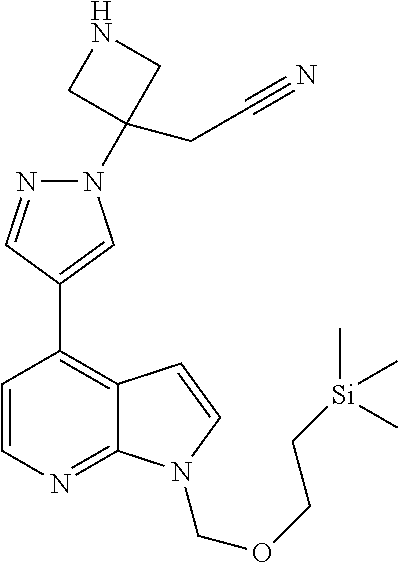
N1=CC(C2=C3C(=NC=C2)N(COCC[Si](C)(C)C)C=C3)=CN1C1(CC#N)CNC1
